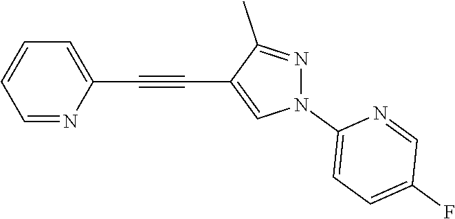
C1=NC(C#CC2=CN(C3=CC=C(F)C=N3)N=C2C)=CC=C1
